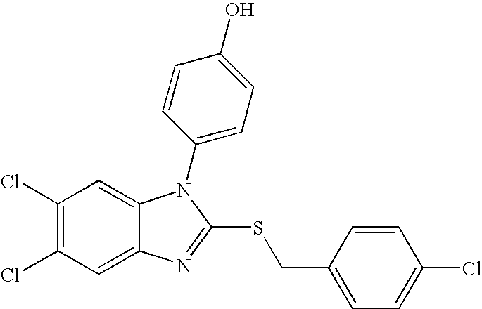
C1(Cl)=C(Cl)C=C2C(=C1)N(C1=CC=C(O)C=C1)C(SCC1=CC=C(Cl)C=C1)=N2
